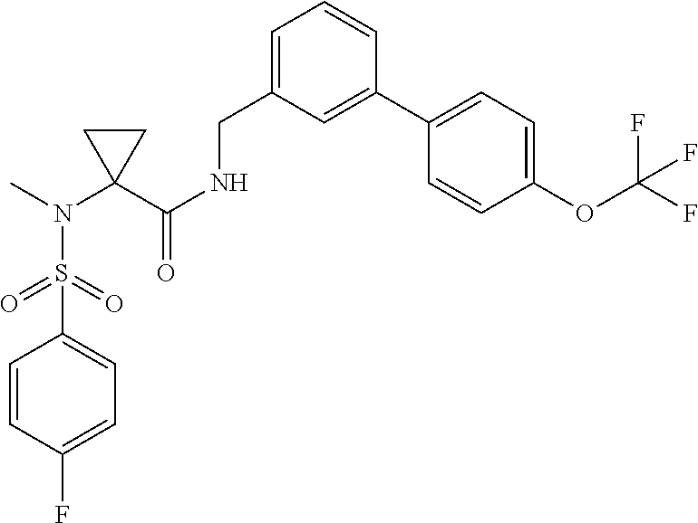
C1=CC(F)=CC=C1S(N(C)C1(C(NCC2=CC=CC(C3=CC=C(OC(F)(F)F)C=C3)=C2)=O)CC1)(=O)=O
